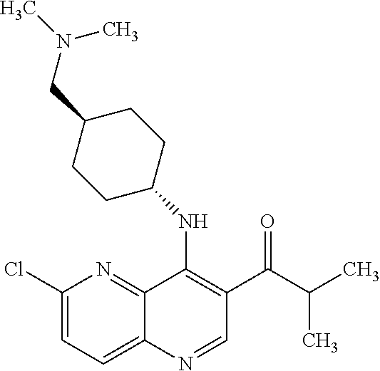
C1(Cl)=CC=C2C(=N1)C(NC1CCC(CN(C)C)CC1)=C(C(C(C)C)=O)C=N2
